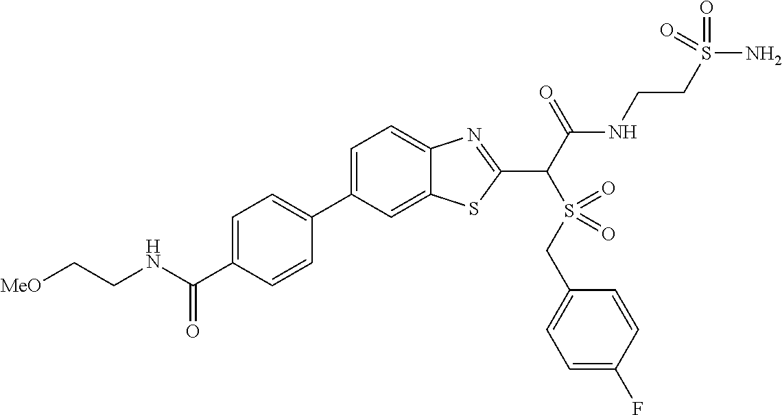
C1(C2=CC=C(C(NCC[MeO])=O)C=C2)=CC=C2C(=C1)SC(C(C(NCCS(N)(=O)=O)=O)S(=O)(CC1=CC=C(F)C=C1)=O)=N2
